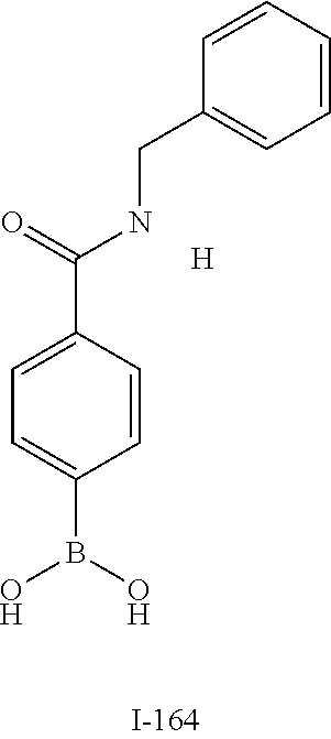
O=C(NCC1=CC=CC=C1)C1=CC=C(B(O)O)C=C1.[H]
